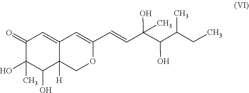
OC1C(C)(O)C(=O)C=C2C1([H])COC(C=CC(O)(C)C(C(C)CC)O)=C2
